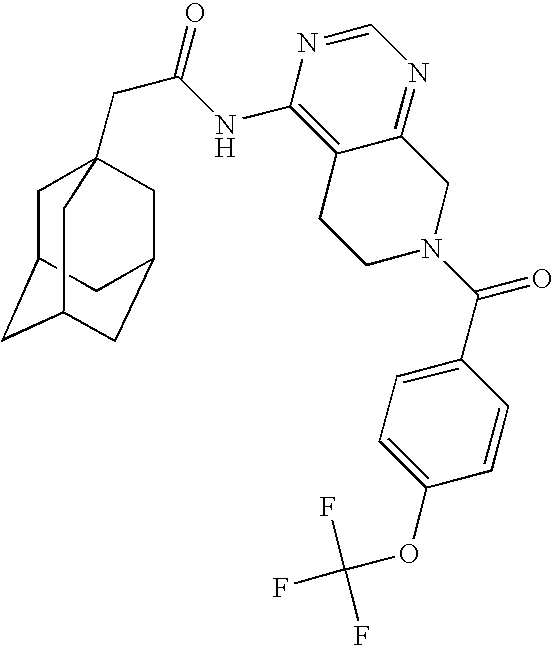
C1C2CC3CC(CC1(CC(=O)NC1=C4C(=NC=N1)CN(C(C1=CC=C(OC(F)(F)F)C=C1)=O)CC4)C3)C2
